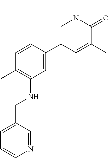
CC1=C(NCC2=CC=CN=C2)C=C(C2=CN(C)C(=O)C(C)=C2)C=C1
